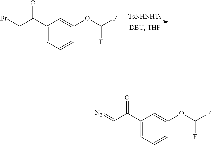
[TsNHNHTs].C1(C(CBr)=O)=CC=CC(OC(F)F)=C1.C1(C(C=[N2])=O)=CC=CC(OC(F)F)=C1
